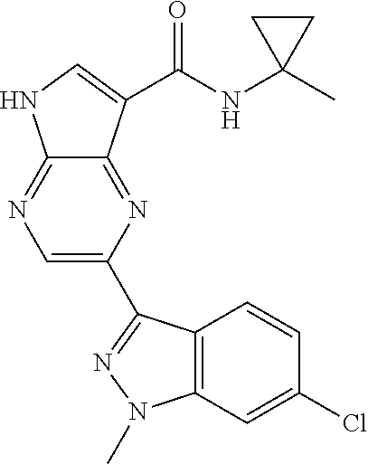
C12=NC=C(C3=NN(C)C4=C3C=CC(Cl)=C4)N=C1C(C(NC1(C)CC1)=O)=CN2
